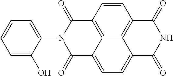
N1(C2=CC=CC=C2O)C(=O)C2=C3C(=CC=C4C3=C(C=C2)C(=O)NC4=O)C1=O
